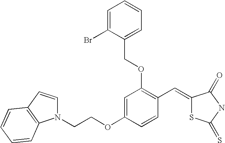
N1(CCOC2=CC(OCC3=CC=CC=C3Br)=C(C=C3SC(=S)NC3=O)C=C2)C=CC2=C1C=CC=C2
